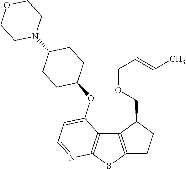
C12=C(SC3=C1C(OC1CCC(N4CCOCC4)CC1)=CC=N3)CCC2COCC=CC
